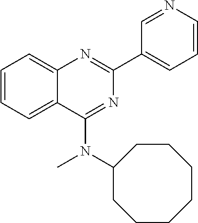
C1=CC=C2C(=C1)N=C(C1=CC=CN=C1)N=C2N(C1CCCCCCC1)C
